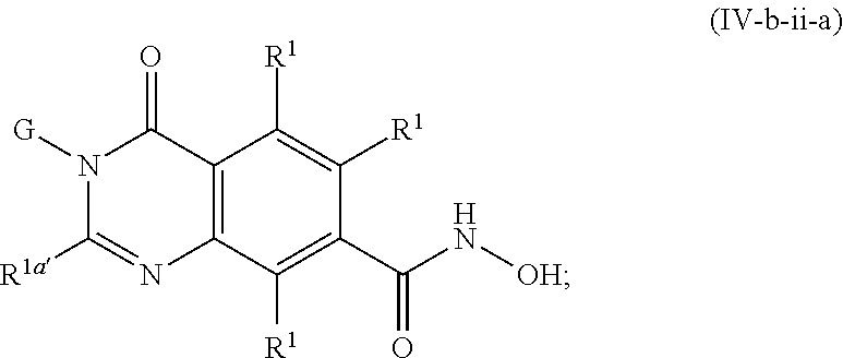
C12=C(C([R1])=C(C(N[OH])=O)C([R1])=C1[R1])N=C([R1a])N([G])C2=O
